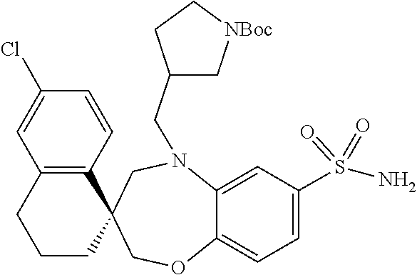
C1=C2C(=CC=C1S(=O)(=O)N)OCC1(C3=C(C=C(Cl)C=C3)CCC1)CN2CC1CC[NBoc]C1
